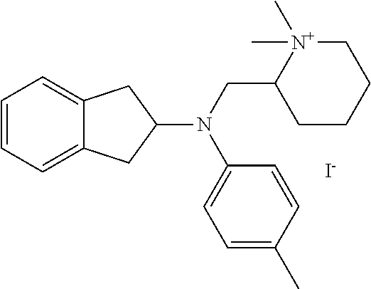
C1=CC=C2C(=C1)CC(N(CC1[N+](C)(C)CCCC1)C1=CC=C(C)C=C1)C2.[I-]
